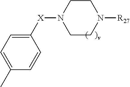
[X](N1CCN([R27])CC1)C1=CC=C(C)C=C1
